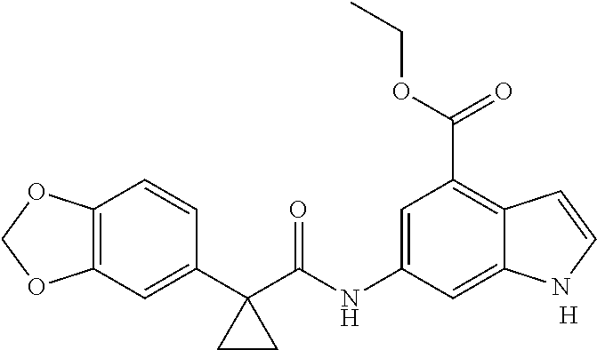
C1(C2(C(NC3=CC(C(OCC)=O)=C4C(=C3)NC=C4)=O)CC2)=CC2=C(C=C1)OCO2.[H]
